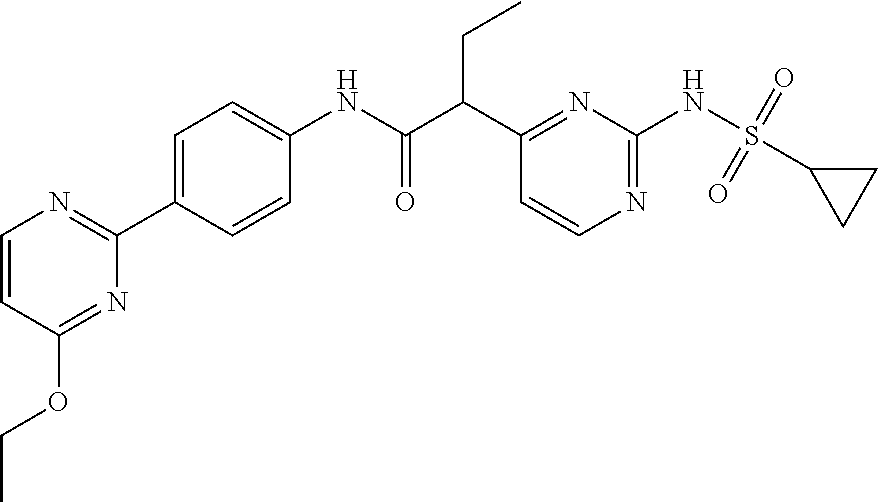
C1=CC(OCC)=NC(C2=CC=C(NC(C(C3=NC(NS(=O)(=O)C4CC4)=NC=C3)CC)=O)C=C2)=N1
